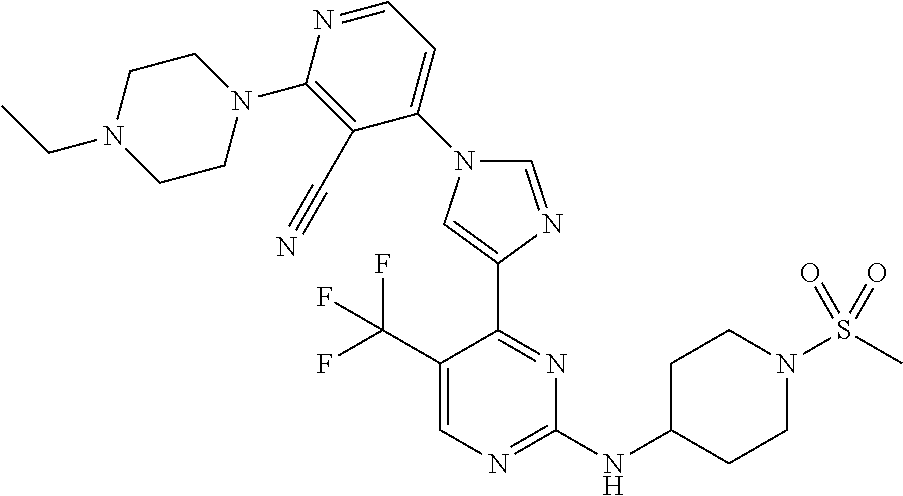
C1(C(F)(F)F)=CN=C(NC2CCN(S(C)(=O)=O)CC2)N=C1C1=CN(C2=CC=NC(N3CCN(CC)CC3)=C2C#N)C=N1
